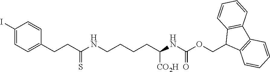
C1(I)=CC=C(CCC(NCCCCC(NC(OCC2C3=C(C4=C2C=CC=C4)C=CC=C3)=O)[CO2H])=S)C=C1
